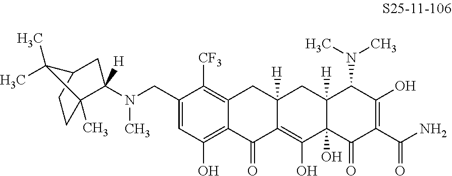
C1=C(CN(C)C2([H])C3(C)CCC(C2)C3(C)C)C([CF3])=C2C(=C1O)C(=O)C1=C(O)C3(O)C([H])(CC1([H])C2)C(N(C)C)C(O)=C(C(N)=O)C3=O
